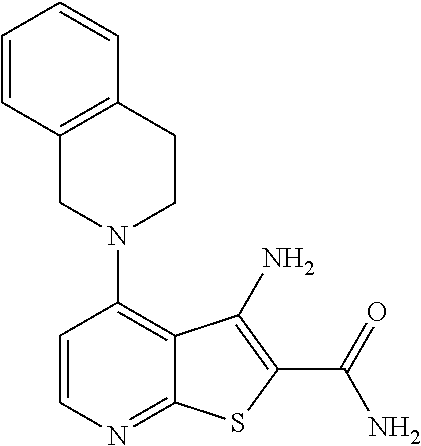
C1=CN=C2C(=C1N1CCC3=C(C1)C=CC=C3)C(N)=C(C(N)=O)S2
